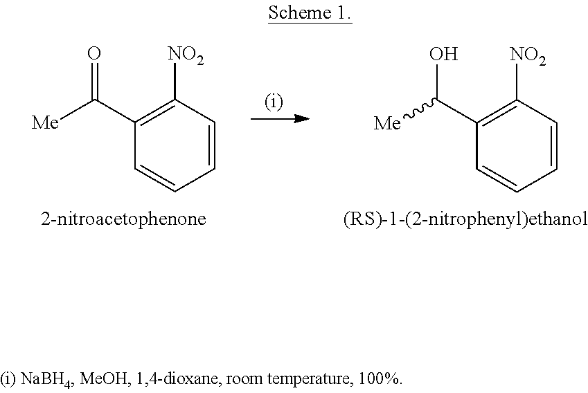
C1=CC([NO2])=C(C([Me])=O)C=C1.C1=CC([NO2])=C(C([Me])O)C=C1
